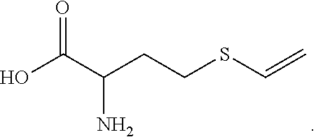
C(N)(C(O)=O)CCSC=C
